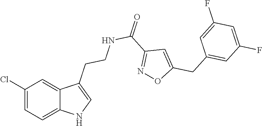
C12=CC=C(Cl)C=C1C(CCNC(C1=NOC(CC3=CC(F)=CC(F)=C3)=C1)=O)=CN2
